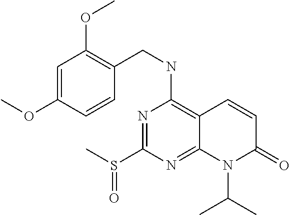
C1=C(OC)C=CC(CNC2=C3C(=NC(S(C)=O)=N2)N(C(C)C)C(=O)C=C3)=C1OC
